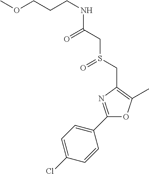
C(CNC(CS(CC1=C(C)OC(C2=CC=C(Cl)C=C2)=N1)=O)=O)COC
